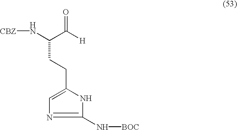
N(C(C([H])=O)CCC1=CN=C(N[BOC])N1)[CBZ]
